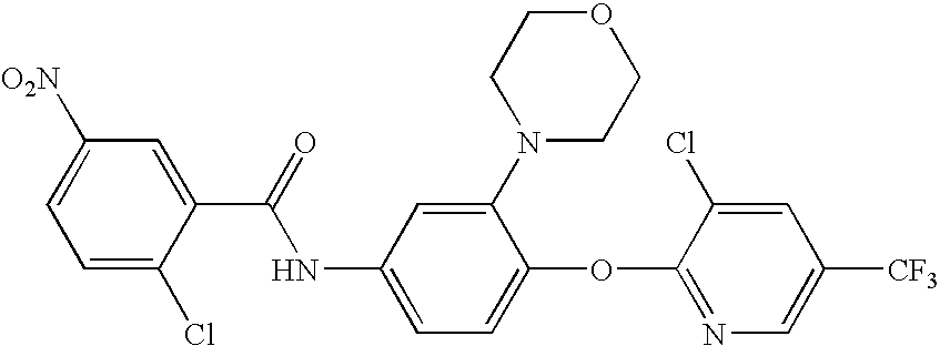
C1=C(Cl)C(C(=O)NC2=CC=C(OC3=NC=C([CF3])C=C3Cl)C(N3CCOCC3)=C2)=CC([O2N])=C1
